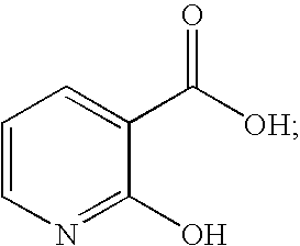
C1=CN=C(O)C(C([OH])=O)=C1
